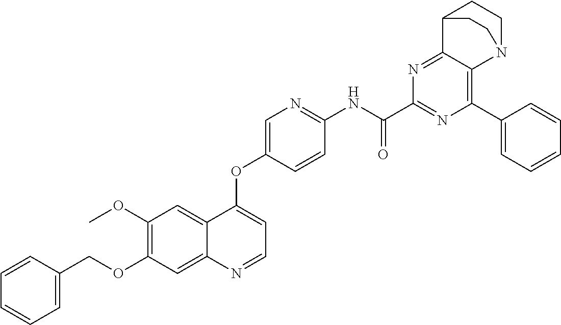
C1=CC(COC2=C(OC)C=C3C(=C2)N=CC=C3OC2=CN=C(NC(C3=NC(C4=CC=CC=C4)=C4C(=N3)C3CCN4CC3)=O)C=C2)=CC=C1
